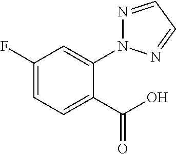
FC1=CC=C(C(O)=O)C(N2N=CC=N2)=C1
